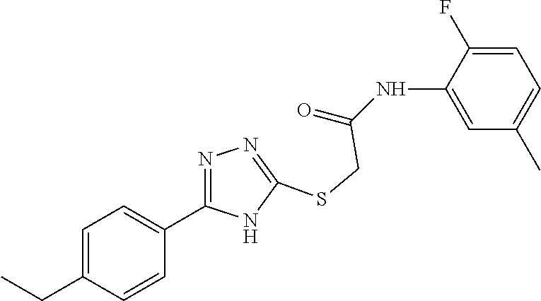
C1=C(NC(=O)CSC2=NN=C(C3=CC=C(CC)C=C3)N2)C(F)=CC=C1C
